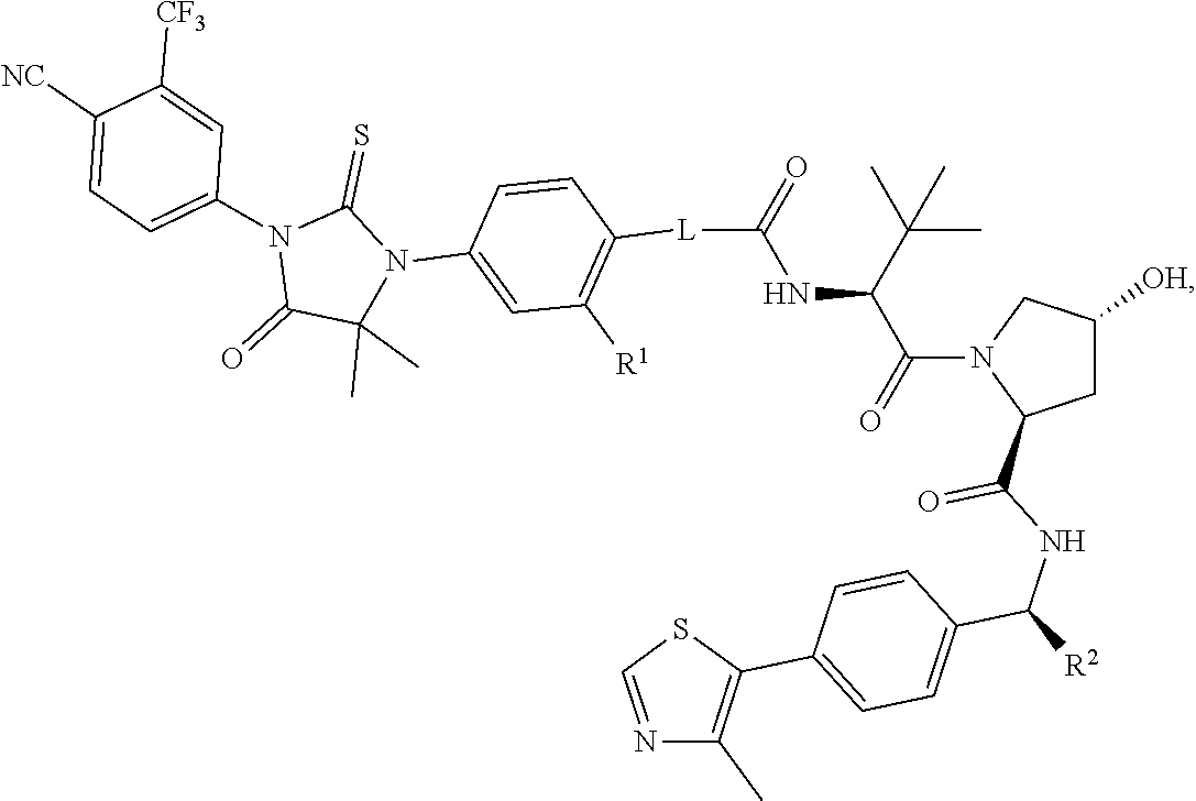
C1([NC])=CC=C(N2C(=O)C(C)(C)N(C3=CC([R1])=C([L]C(=O)NC(C(=O)N4C(C(NC(C5=CC=C(C6=C(C)N=CS6)C=C5)[R2])=O)CC([OH])C4)C(C)(C)C)C=C3)C2=S)C=C1[CF3]
